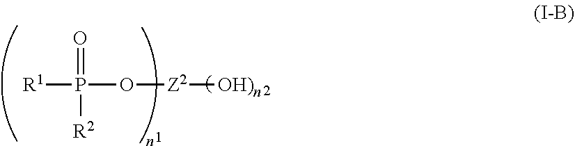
[R1]P(=O)(O[Z2][OH)n])[R2]
